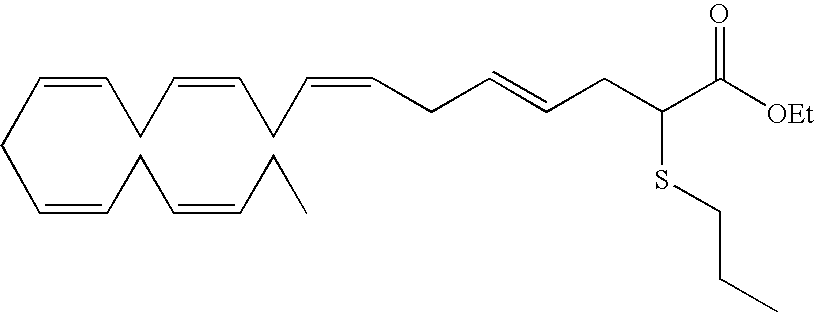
C(=CCC=CCC=CCC=CCC(C([OEt])=O)SCCC)CC=CCC=CCC
